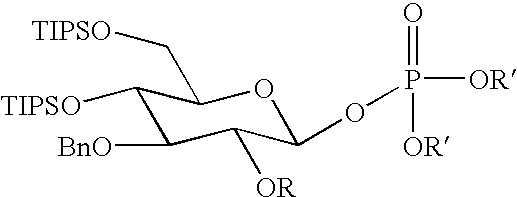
[TIPSO]C1C(C[TIPSO])OC(OP([OR])(=O)[OR])C([OR])C1[BnO]
